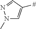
[#]C1=CN(C)N=C1
